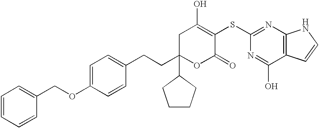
C1C(CCC2=CC=C(OCC3=CC=CC=C3)C=C2)(C2CCCC2)OC(=O)C(SC2=NC3=C(C(O)=N2)C=CN3)=C1O
